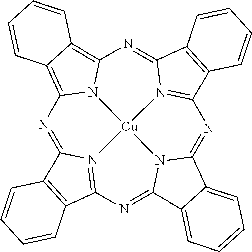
N1=C2N3=C(C4=C2C=CC=C4)N=C2N4C(=NC5=N6C(=NC7=C8C(=C1N7[Cu]346)C=CC=C8)C1=C5C=CC=C1)C1=CC=CC=C21
